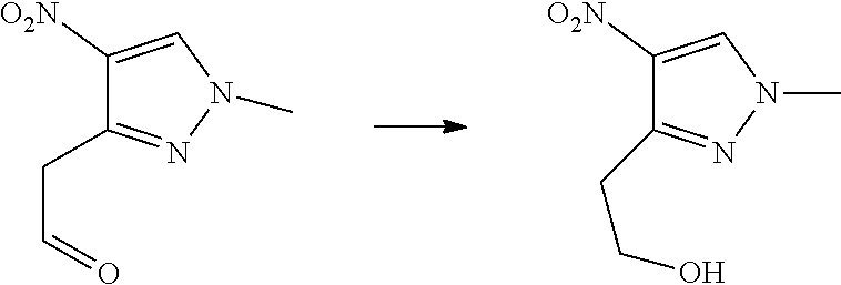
C1([O2N])=CN(C)N=C1CC=O.C1([O2N])=CN(C)N=C1CCO
